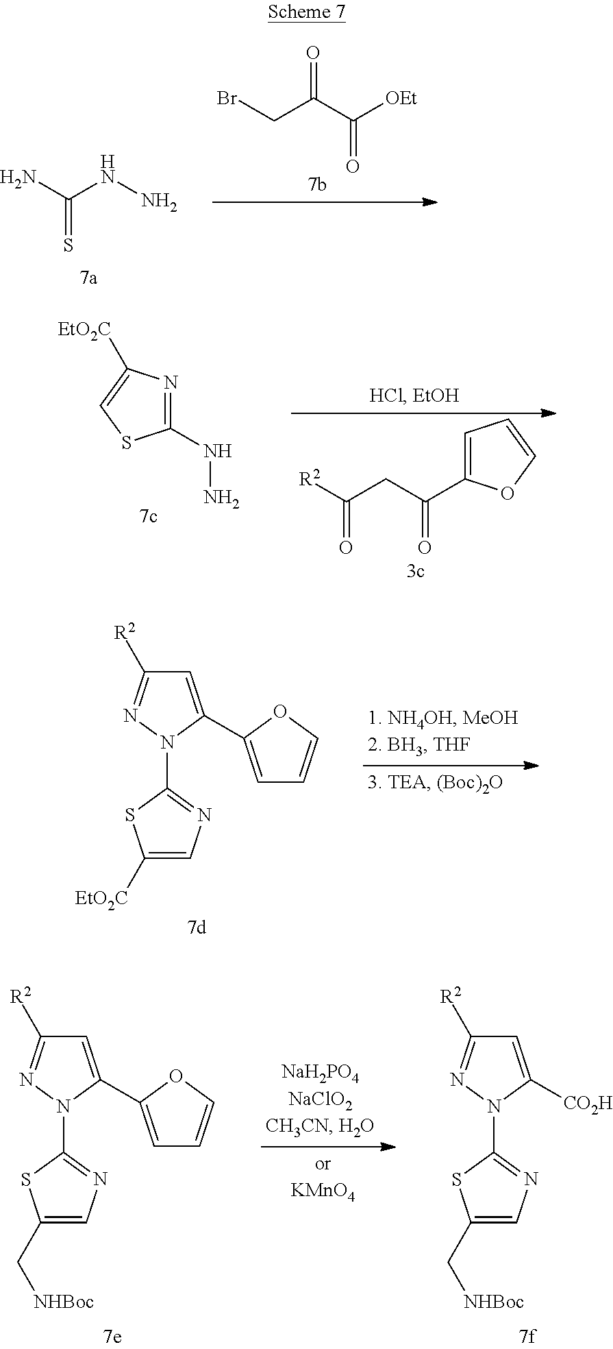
NC(NN)=S.BrCC(C([OEt])=O)=O.C1(NN)=NC([EtO2C])=CS1.C1=C(C(CC([R2])=O)=O)OC=C1.C1=C(C2=CC=CO2)N(C2=NC=C([EtO2C])S2)N=C1[R2].C1=C([CO2H])N(C2=NC=C(C[NHBoc])S2)N=C1[R2].C1=C(C2=CC=CO2)N(C2=NC=C(C[NHBoc])S2)N=C1[R2]
